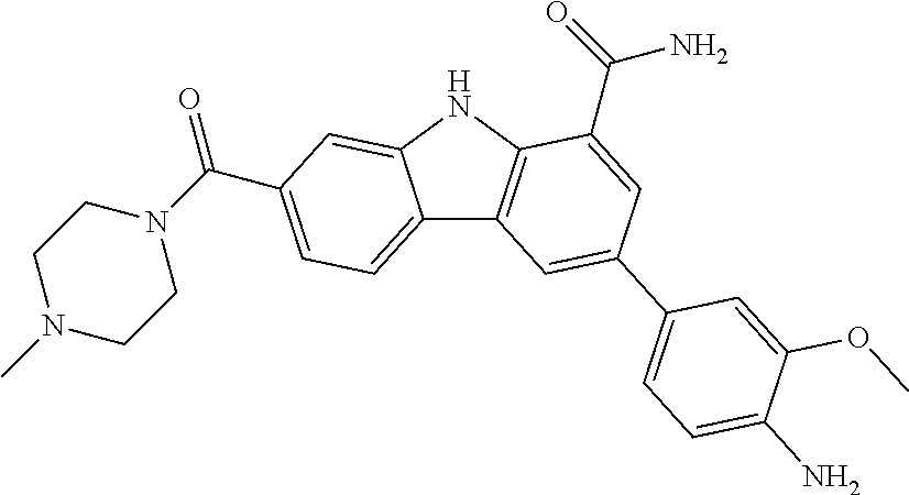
C12=CC=C(C(N3CCN(C)CC3)=O)C=C1NC1=C2C=C(C2=CC=C(N)C(OC)=C2)C=C1C(=O)N
